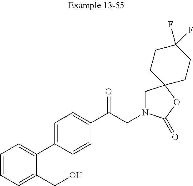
C1=CC=C(CO)C(C2=CC=C(C(CN3CC4(OC3=O)CCC(F)(F)CC4)=O)C=C2)=C1
